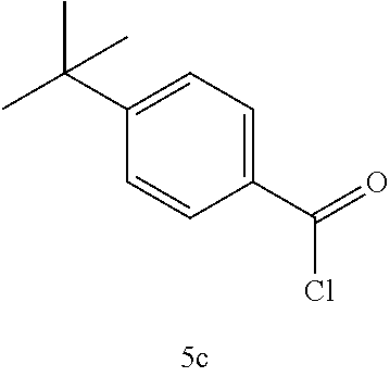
C1(C(=O)Cl)=CC=C(C(C)(C)C)C=C1
